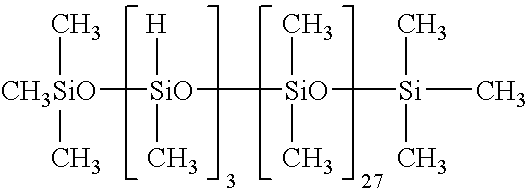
[CH3SiO]([SiO]([H])(C)[SiO](C)(C)[Si](C)(C)C)(C)C
